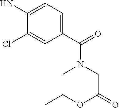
C1(C(=O)N(CC(=O)OCC)C)=CC=C(N)C(Cl)=C1
